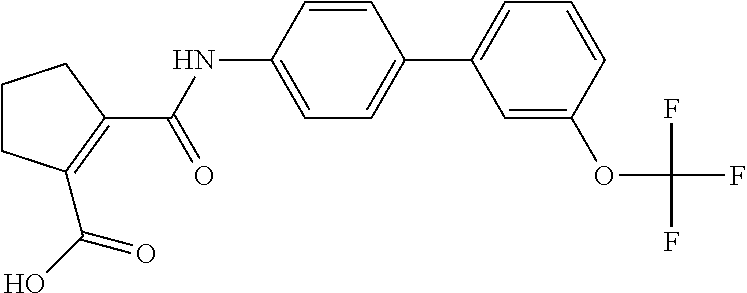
C1CCC(C(NC2=CC=C(C3=CC=CC(OC(F)(F)F)=C3)C=C2)=O)=C1C(O)=O
